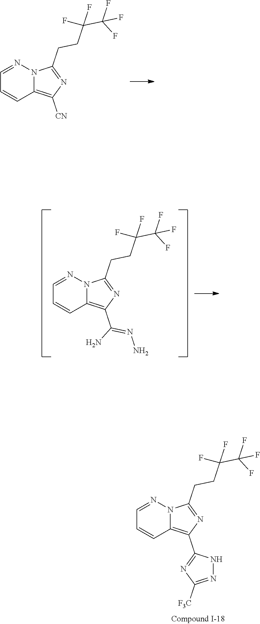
C1=NN2C(=C([CN])N=C2CCC(C(F)(F)F)(F)F)C=C1.C1=NN2C(=C(C(N)=NN)N=C2CCC(C(F)(F)F)(F)F)C=C1.C1=NN2C(=C(C3=NC([F3C])=NN3)N=C2CCC(C(F)(F)F)(F)F)C=C1
